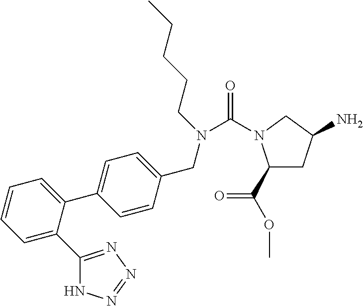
C1(C(OC)=O)CC(N)CN1C(N(CC1=CC=C(C2=CC=CC=C2C2=NN=NN2)C=C1)CCCCC)=O
